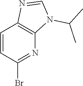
C1=CC(Br)=NC2=C1N=CN2C(C)C
